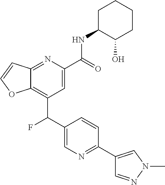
C12=C(C(C3=CN=C(C4=CN(C)N=C4)C=C3)F)C=C(C(NC3C(O)CCCC3)=O)N=C1C=CO2
